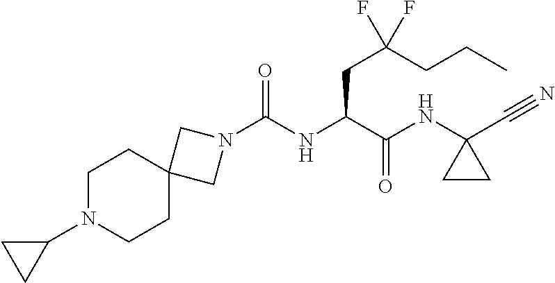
C(NC(C(NC1(C#N)CC1)=O)CC(F)(CCC)F)(N1CC2(C1)CCN(C1CC1)CC2)=O
